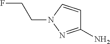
C1(N)=NN(CCF)C=C1
